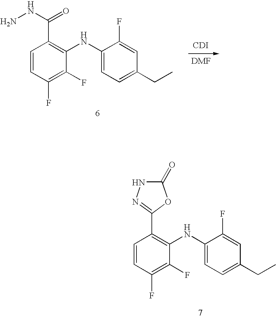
C1=CC(F)=C(F)C(NC2=CC=C(CC)C=C2F)=C1C(NN)=O.[CDI].C1=CC(F)=C(F)C(NC2=CC=C(CC)C=C2F)=C1C1=NNC(=O)O1
